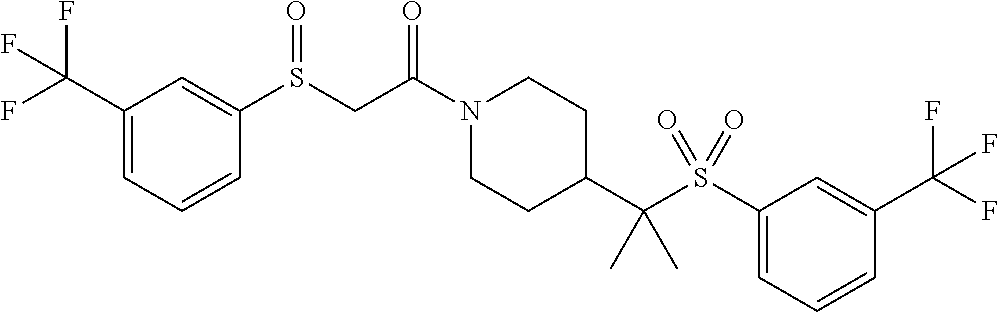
C1(C(F)(F)F)=CC=CC(S(CC(N2CCC(C(S(C3=CC=CC(C(F)(F)F)=C3)(=O)=O)(C)C)CC2)=O)=O)=C1
